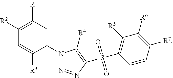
C1(N2N=NC(S(C3=C([R5])C([R6])=C([R7])C=C3)(=O)=O)=C2[R4])=CC([R1])=C([R2])C=C1[R3]
